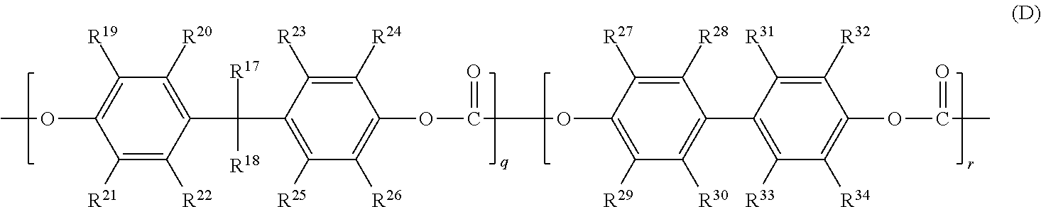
C1([R21])=C([R22])C(C([R17])([R18])C2=C([R25])C([R26])=C(OC(=O)OC3=C([R29])C([R30])=C(C4=C([R33])C([R34])=C(OC(=O)C)C([R32])=C4[R31])C([R28])=C3[R27])C([R24])=C2[R23])=C([R20])C([R19])=C1OC
